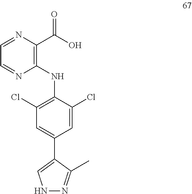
C1=NC(C(O)=O)=C(NC2=C(Cl)C=C(C3=CNN=C3C)C=C2Cl)N=C1
